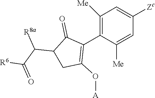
C1([Me])=C(C2=C(O[A])CC(C(C([R6])=O)[R8a])C2=O)C([Me])=CC([Zc])=C1
